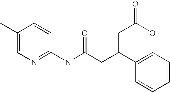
C1(C)=CN=C(NC(CC(C2=CC=CC=C2)CC(=O)O)=O)C=C1
